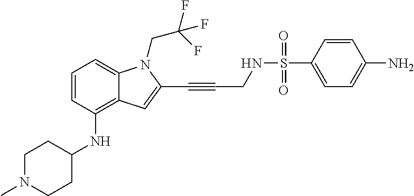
C1=CC(NC2CCN(C)CC2)=C2C(=C1)N(CC(F)(F)F)C(C#CCNS(C1=CC=C(N)C=C1)(=O)=O)=C2
